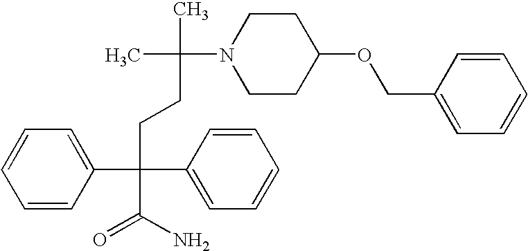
C1=CC(C(CCC(C)(C)N2CCC(OCC3=CC=CC=C3)CC2)(C2=CC=CC=C2)C(N)=O)=CC=C1
